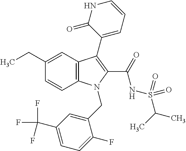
C12=C(C=C(CC)C=C1)C(C1=CC=CNC1=O)=C(C(=O)NS(C(C)C)(=O)=O)N2CC1=CC(C(F)(F)F)=CC=C1F
